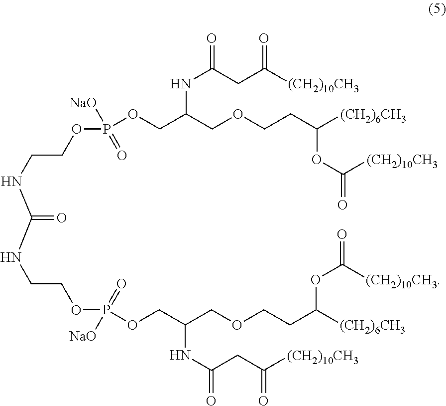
O(CC(COCCC([(CH2)6CH3])OC([(CH2)10CH3])=O)NC(CC([(CH2)10CH3])=O)=O)P(OCCNC(NCCOP(OCC(COCCC([(CH2)6CH3])OC([(CH2)10CH3])=O)NC(CC([(CH2)10CH3])=O)=O)(=O)[NaO])=O)(=O)[NaO]
